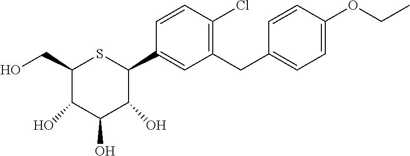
C1(CO)C(O)C(O)C(O)C(C2=CC(CC3=CC=C(OCC)C=C3)=C(Cl)C=C2)S1
